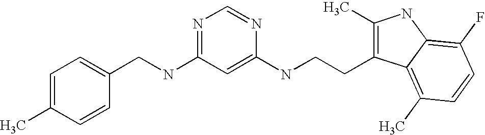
C1(CNC2=NC=NC(NCCC3=C(C)NC4=C(F)C=CC(C)=C34)=C2)=CC=C(C)C=C1
